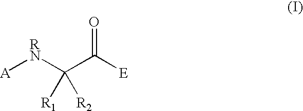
[A][RN]C(C([E])=O)([R2])[R1]
